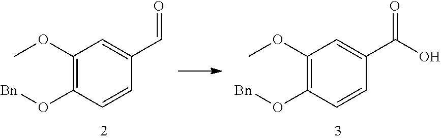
C1(OC)=C(O[Bn])C=CC(C=O)=C1.C1(OC)=C(O[Bn])C=CC(C(=O)O)=C1
